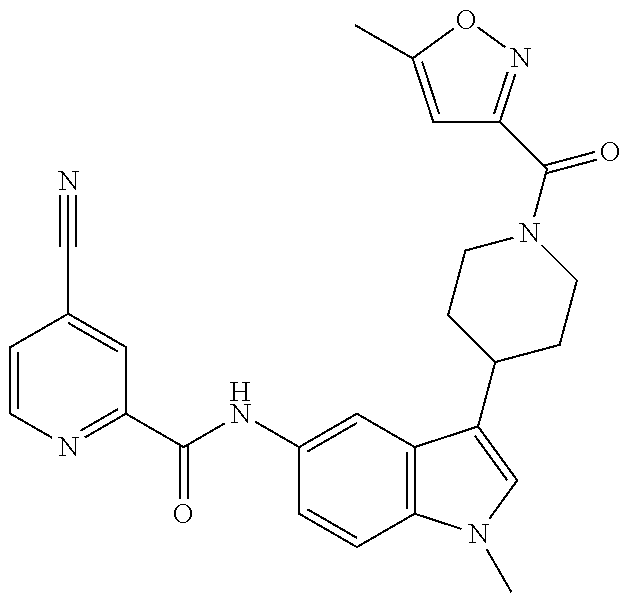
C1=CN=C(C(NC2=CC3=C(C=C2)N(C)C=C3C2CCN(C(=O)C3=NOC(C)=C3)CC2)=O)C=C1C#N
